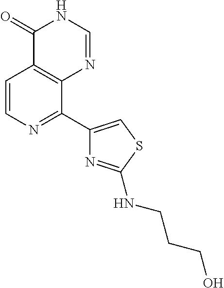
C1=CN=C(C2=CSC(NCCCO)=N2)C2=C1C(=O)NC=N2
